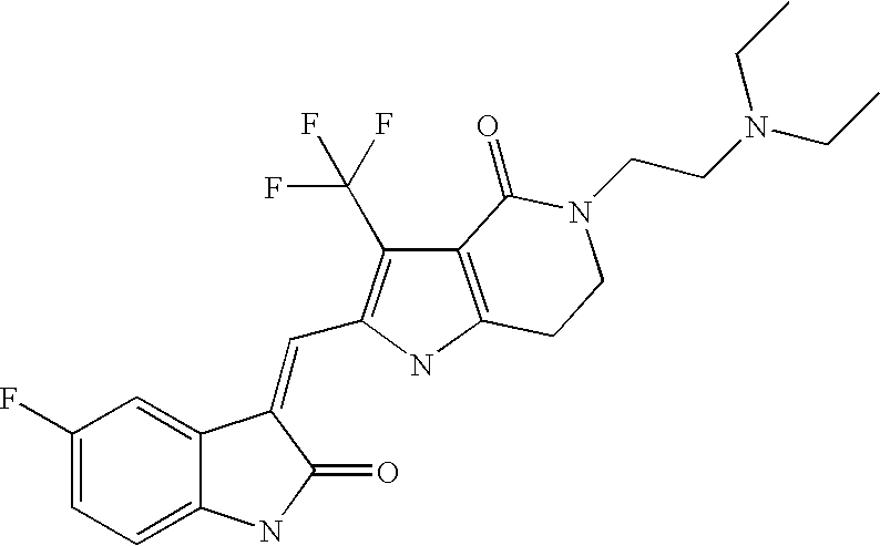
C1=C(F)C=C2C(=C1)NC(=O)C2=CC1=C(C(F)(F)F)C2=C(N1)CCN(CCN(CC)CC)C2=O
